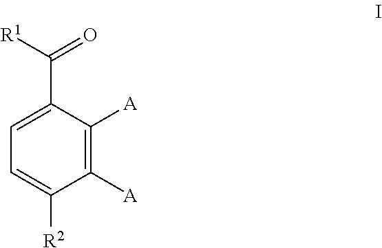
C1=C(C(=O)[R1])C([A])=C([A])C([R2])=C1
